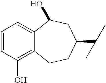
C1=CC(O)=C2C(=C1)C(O)CC(C(C)C)CC2
